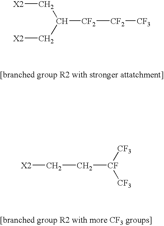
C(C(C[X2])[CF2][CF2][CF3])[X2].[CF]([CF3])([CF3])CC[X2]
